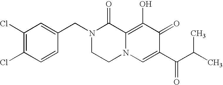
C1=C(CN2CCN3C(=C(O)C(=O)C(C(C(C)C)=O)=C3)C2=O)C=CC(Cl)=C1Cl
